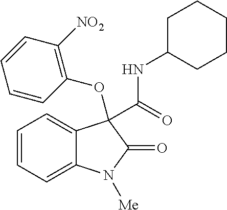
C1=CC=C2C(=C1)C(C(=O)NC1CCCCC1)(OC1=C([NO2])C=CC=C1)C(=O)N2[Me]
